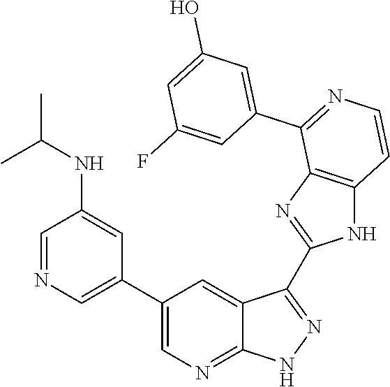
C1=NC=C(C2=CN=C3C(=C2)C(C2=NC4=C(N2)C=CN=C4C2=CC(O)=CC(F)=C2)=NN3)C=C1NC(C)C
